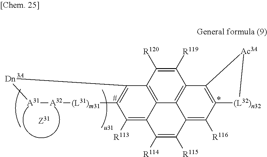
[A31]1[A32][(L31)m31]C2=C(C3=C4C(=C2[R113])C([R114])=C([R115])C2=C([R116])C5=C(C(=C42)C([R119])=C3[R120])[Ac3A][(L32)n32]5)[Dn]1
